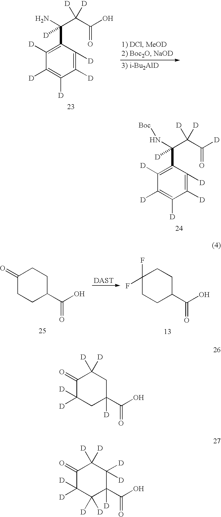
C1([D])=C(C(C(C(O)=O)([D])[D])(N)[D])C([D])=C([D])C([D])=C1[D].C1([D])=C(C(C(C([D])=O)([D])[D])(N[Boc])[D])C([D])=C([D])C([D])=C1[D].C1(=O)CCC(C(O)=O)CC1.C1(F)(F)CCC(C(O)=O)CC1.C1(=O)C([D])([D])CC(C(O)=O)([D])CC1([D])[D].C1(=O)C([D])([D])C([D])([D])C(C(O)=O)([D])C([D])([D])C1([D])[D]
